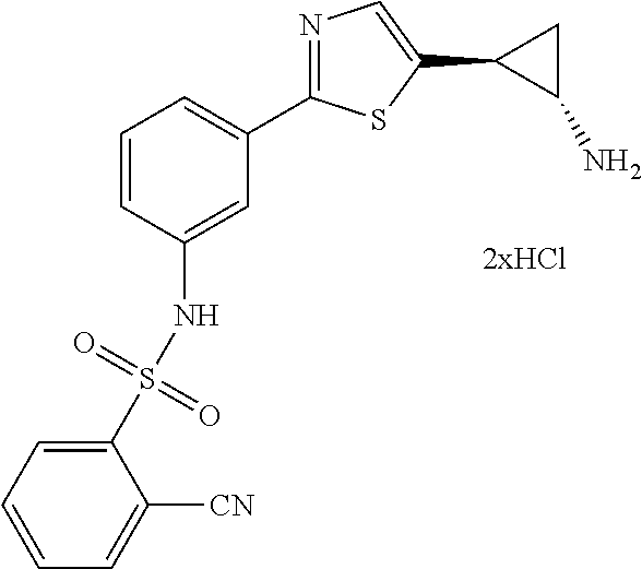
C1(S(NC2=CC(C3=NC=C(C4C(N)C4)S3)=CC=C2)(=O)=O)=CC=CC=C1[CN]
